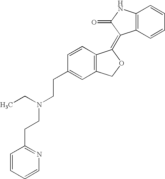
C1=CC(CCN(CC)CCC2=NC=CC=C2)=CC2=C1C(=C1C3=C(NC1=O)C=CC=C3)OC2
